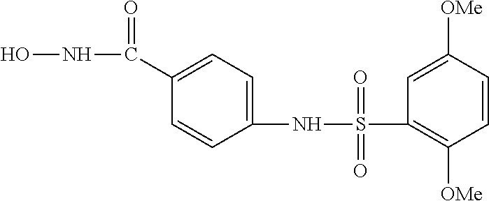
ONC(C1=CC=C(NS(C2=C([OMe])C=CC([OMe])=C2)(=O)=O)C=C1)=O
